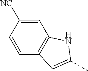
C1=C([NC])C=CC2=C1NC(C)=C2
